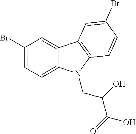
C1(Br)=CC=C2C(=C1)C1=C(N2CC(O)C(O)=O)C=CC(Br)=C1
